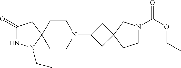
C1(=O)NN(CC)C2(C1)CCN(C1CC3(C1)CN(C(OCC)=O)CC3)CC2
